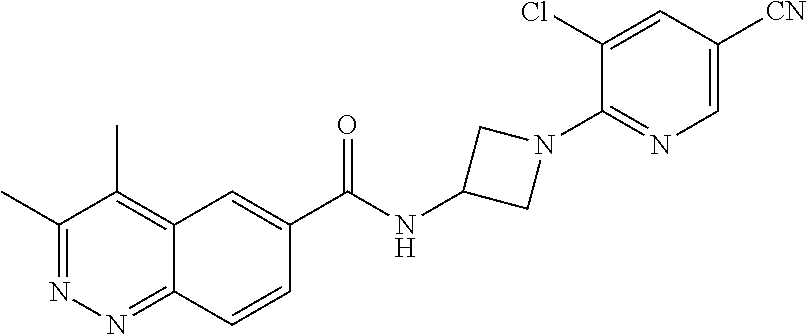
C1(C)=NN=C2C(=C1C)C=C(C(NC1CN(C3=NC=C([CN])C=C3Cl)C1)=O)C=C2
